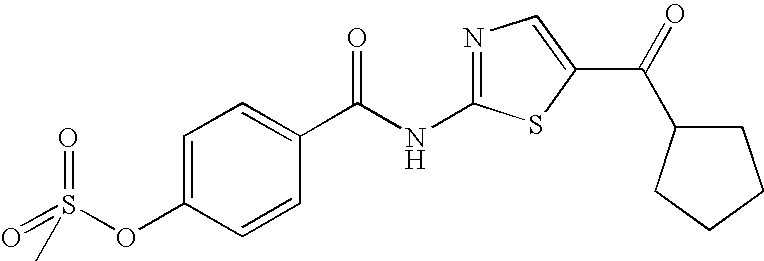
C1=C(OS(=O)(=O)C)C=CC(C(NC2=NC=C(C(=O)C3CCCC3)S2)=O)=C1
